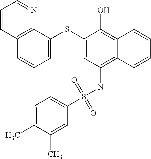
C1=C(SC2=CC=CC3=C2N=CC=C3)C(O)=C2C(=C1NS(C1=CC=C(C)C(C)=C1)(=O)=O)C=CC=C2
